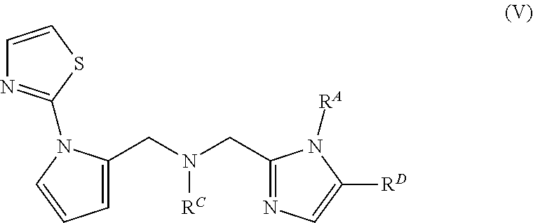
C1=C(CN(CC2=NC=C([RD])N2[RA])[RC])N(C2=NC=CS2)C=C1
